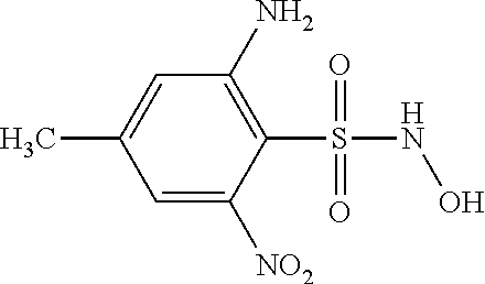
C1=C([NO2])C(S(NO)(=O)=O)=C(N)C=C1C
